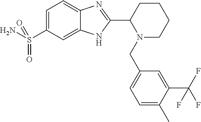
C1=C(S(N)(=O)=O)C=C2C(=C1)N=C(C1N(CC3=CC=C(C)C(C(F)(F)F)=C3)CCCC1)N2
